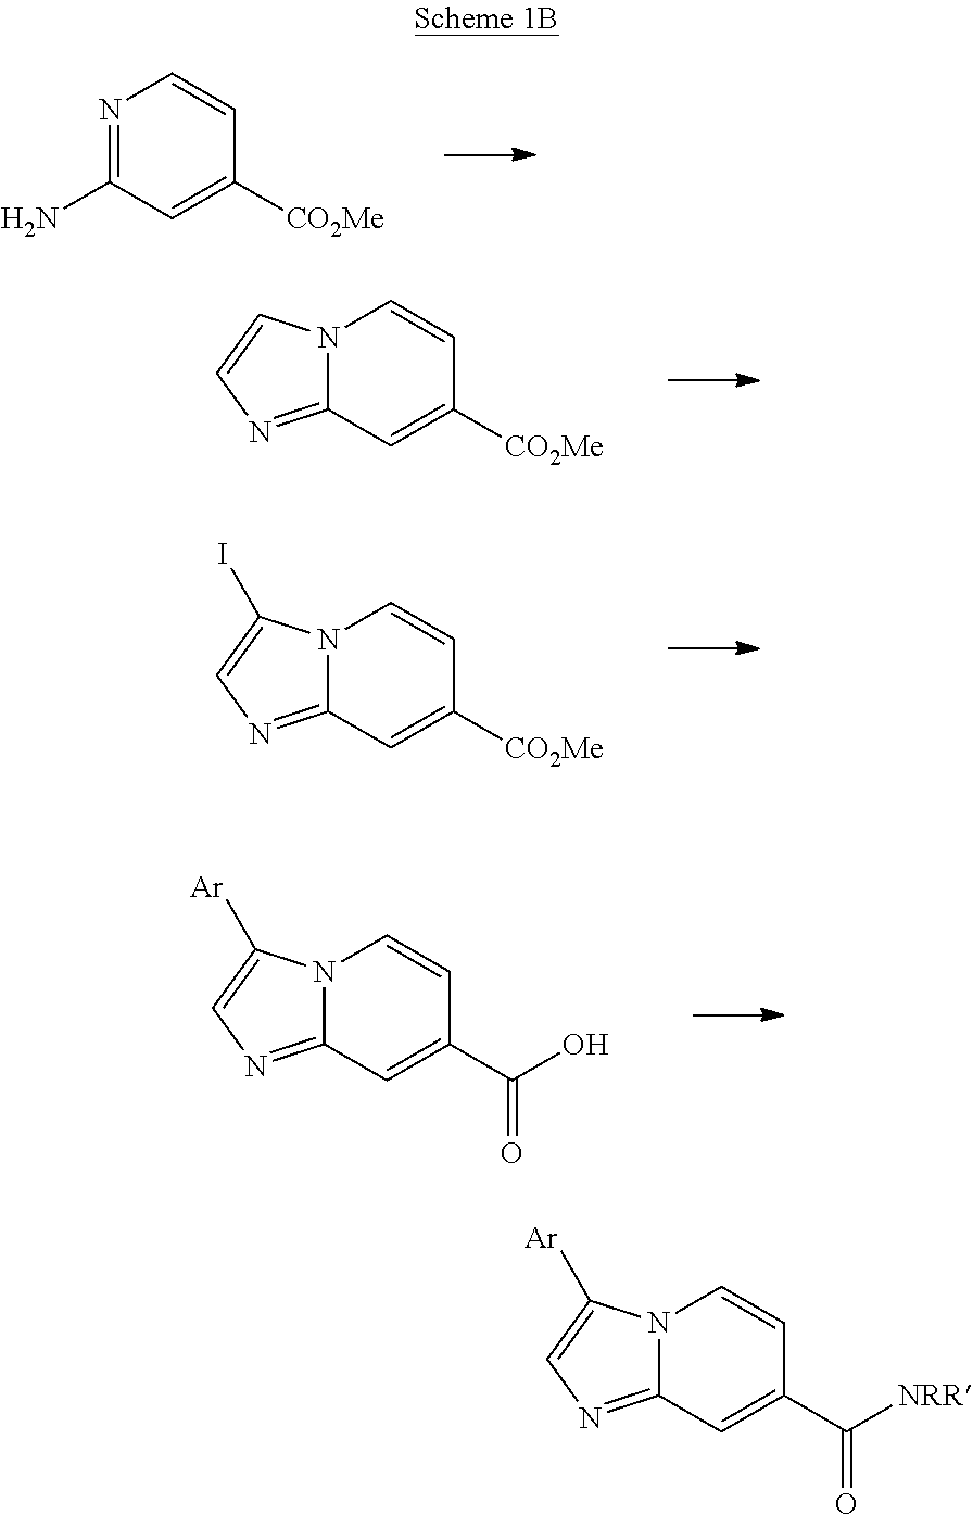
N1=C(N)C=C([CO2Me])C=C1.N12C(=NC=C1[Ar])C=C(C(O)=O)C=C2.N12C(=NC=C1)C=C([CO2Me])C=C2.N12C(=NC=C1I)C=C([CO2Me])C=C2.N12C(=NC=C1[Ar])C=C(C([NRR])=O)C=C2
